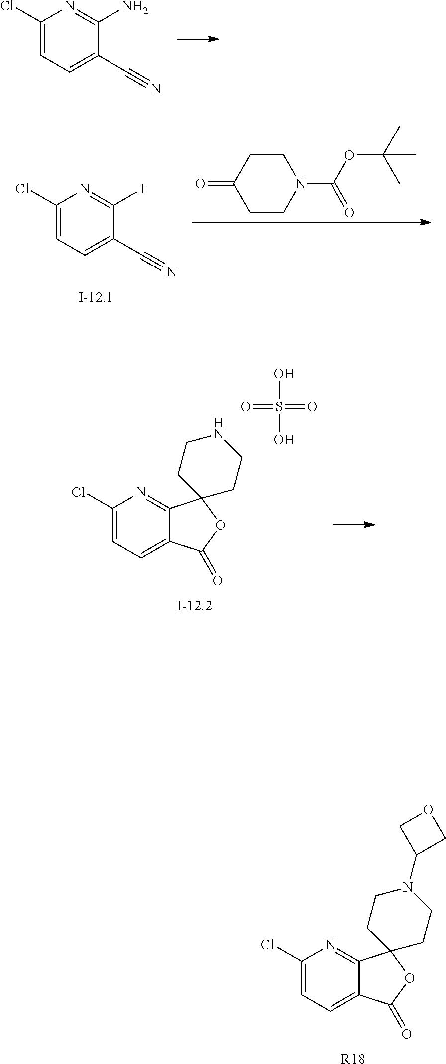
C1=C(Cl)N=C2C(=C1)C(=O)OC21CCN(C2COC2)CC1.[R18].C1=C(Cl)N=C(N)C(C#N)=C1.[I-12.1].C1=C(Cl)N=C(I)C(C#N)=C1.C1CN(C(=O)OC(C)(C)C)CCC1=O.C1=C(Cl)N=C2C(=C1)C(=O)OC21CCNCC1.S(=O)(=O)(O)O.[I-12.2]
